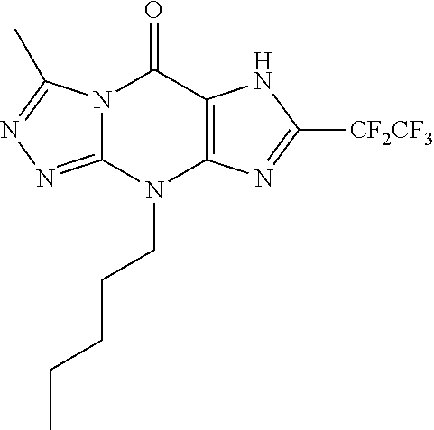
N12C(=NN=C1C)N(CCCCC)C1=C(C2=O)NC([CF2CF3])=N1
